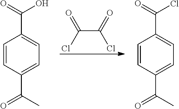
C1=CC(C(C)=O)=CC=C1C(=O)O.C1=CC(C(C)=O)=CC=C1C(=O)Cl.C(C(=O)Cl)(Cl)=O
